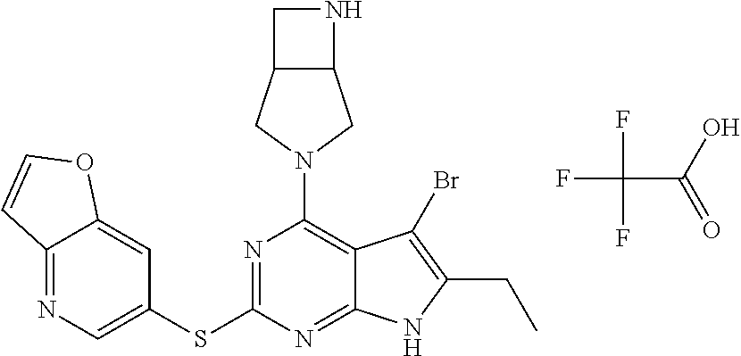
FC(C(O)=O)(F)F.C12=NC=C(SC3=NC(N4CC5C(C4)CN5)=C4C(=N3)NC(CC)=C4Br)C=C1OC=C2
